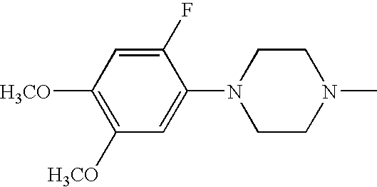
C1(F)=CC([H3CO])=C([H3CO])C=C1N1CCN(C)CC1
